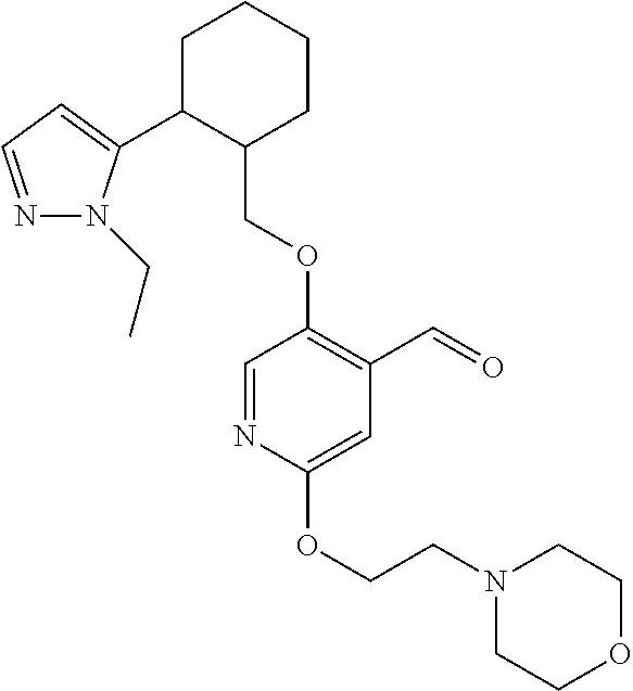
C1C(C2=CC=NN2CC)C(COC2=C(C=O)C=C(OCCN3CCOCC3)N=C2)CCC1
